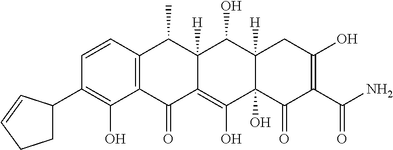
C1=CC2=C(C(O)=C1C1CCC=C1)C(=O)C1=C(O)C3(O)C([H])(C(O)C1([H])C2C)CC(O)=C(C(N)=O)C3=O
